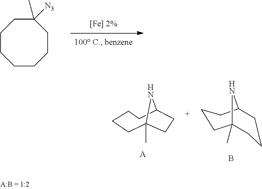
C1CCC2CCCC1(C)N2.B.C12(C)CCCCC(N1)CC2.[A].C1CCCC(C)([N3])CCC1
